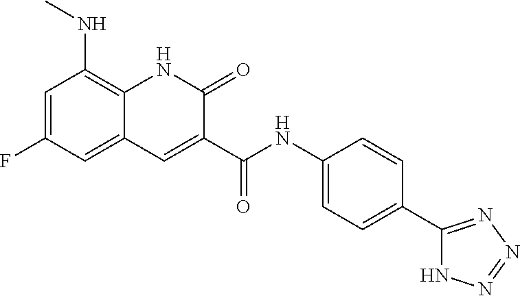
C1=C(F)C=C2C(=C1NC)NC(=O)C(C(NC1=CC=C(C3=NN=NN3)C=C1)=O)=C2
